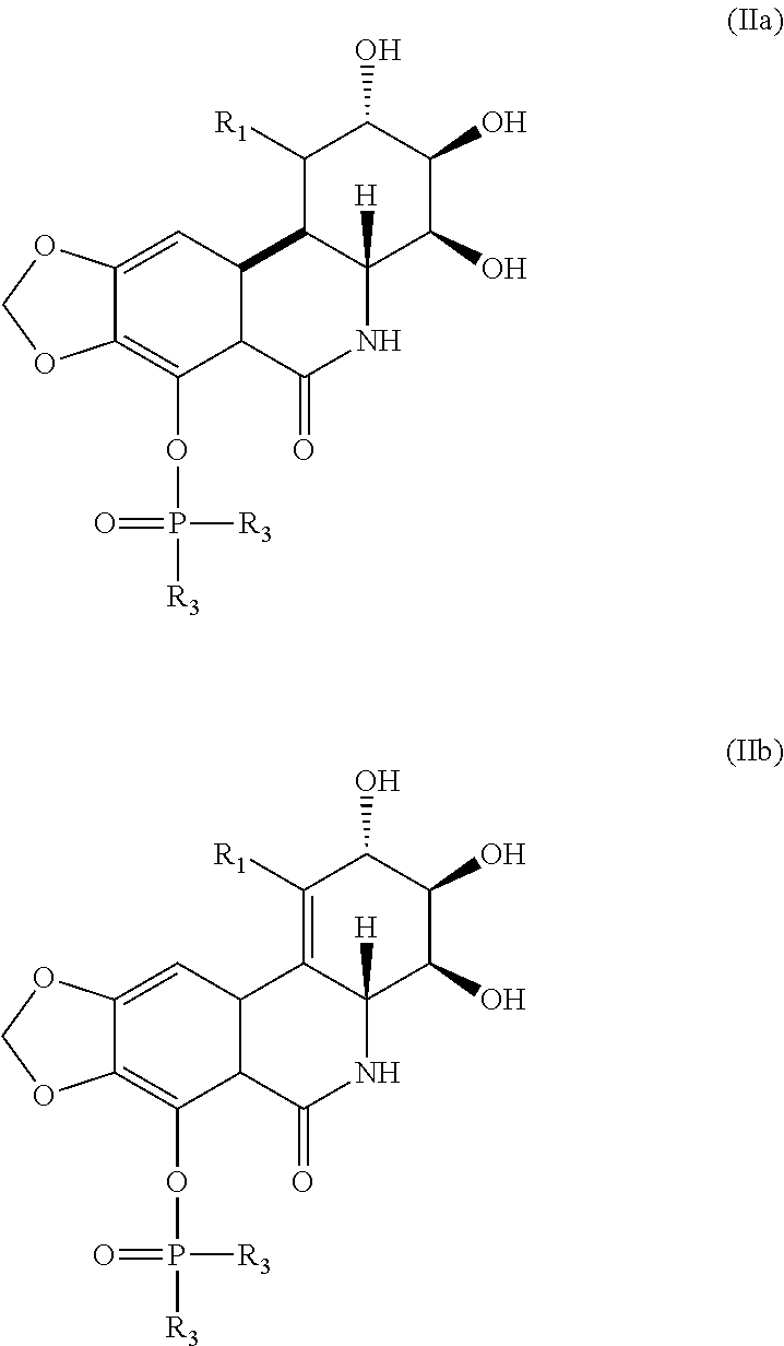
C12=CC3C(C(OP([R3])([R3])=O)=C1OCO2)C(=O)NC1([H])C3C([R1])C(O)C(O)C1O.C12=CC3C(C(OP([R3])([R3])=O)=C1OCO2)C(=O)NC1([H])C3=C([R1])C(O)C(O)C1O
